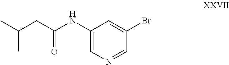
C(CC(NC1=CN=CC(Br)=C1)=O)(C)C
